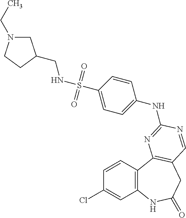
C1(Cl)=CC2=C(C=C1)C1=C(CC(=O)N2)C=NC(NC2=CC=C(S(=O)(=O)NCC3CN(CC)CC3)C=C2)=N1
